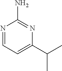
N1=CC=C(C(C)C)N=C1N
